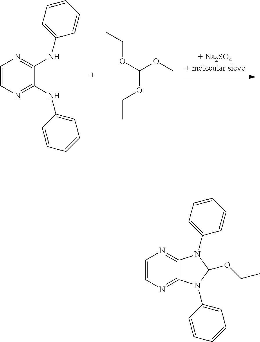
C1=CN=C(NC2=CC=CC=C2)C(NC2=CC=CC=C2)=N1.C(OC(OC)OCC)C.C1=CN=C2C(=N1)N(C1=CC=CC=C1)C(OCC)N2C1=CC=CC=C1
